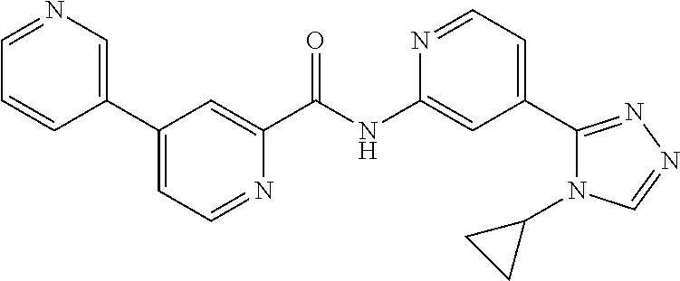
C1(C2=CN=CC=C2)=CC=NC(C(NC2=CC(C3=NN=CN3C3CC3)=CC=N2)=O)=C1
